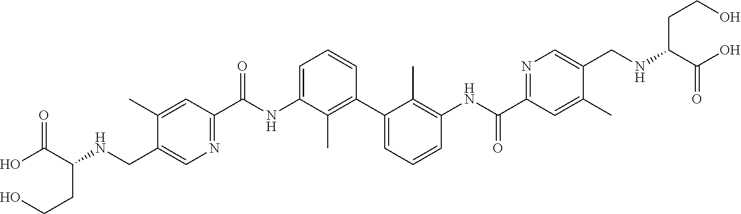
C1(C)=CC(C(NC2=CC=CC(C3=CC=CC(NC(C4=NC=C(CNC(C(=O)O)CCO)C(C)=C4)=O)=C3C)=C2C)=O)=NC=C1CNC(C(O)=O)CCO
